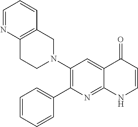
C12=C(CN(C3=C(C4=CC=CC=C4)N=C4C(=C3)C(=O)C=CN4)CC1)C=CC=N2
